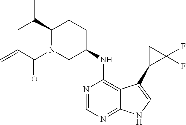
C12=NC=NC(NC3CCC(C(C)C)N(C(C=C)=O)C3)=C1C(C1C(F)(F)C1)=CN2
